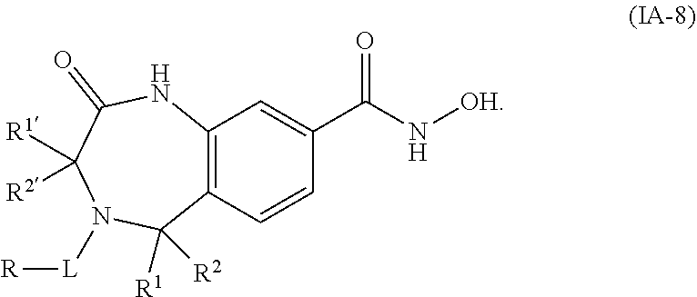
C12=C(C=CC(C(N[OH])=O)=C1)C([R1])([R2])N([L][R])C([R1])([R2])C(=O)N2
